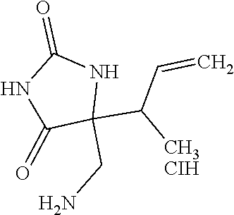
N1C(=O)NC(C(C=C)[CH3CIH])(CN)C1=O
